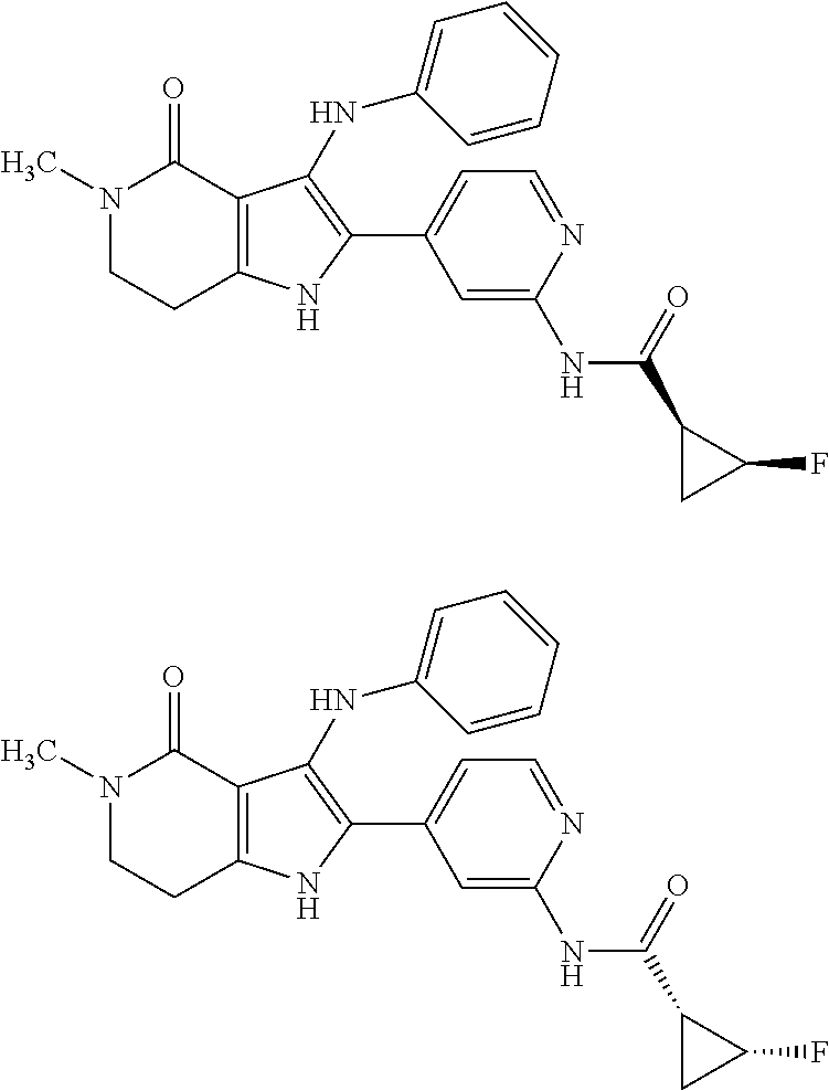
N1(C)CCC2=C(C1=O)C(NC1=CC=CC=C1)=C(C1=CC=NC(NC(=O)C3CC3F)=C1)N2.N1(C)CCC2=C(C1=O)C(NC1=CC=CC=C1)=C(C1=CC=NC(NC(=O)C3CC3F)=C1)N2
